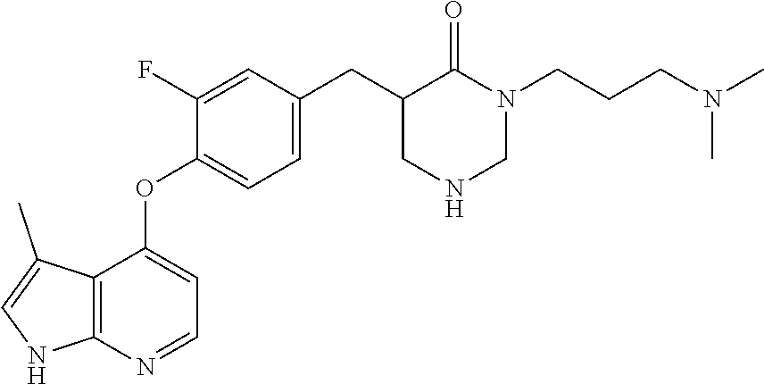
C12=C(N=CC=C1OC1=CC=C(CC3CNCN(CCCN(C)C)C3=O)C=C1F)NC=C2C
